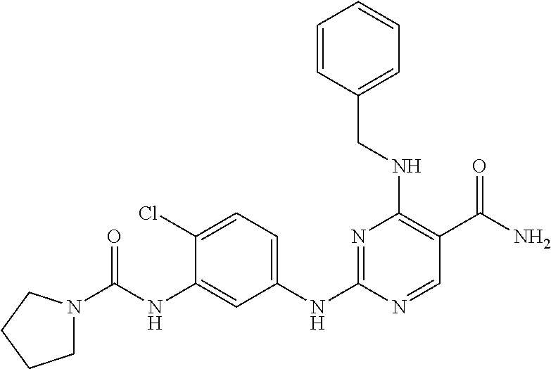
C1(NC(=O)N2CCCC2)=CC(NC2=NC(NCC3=CC=CC=C3)=C(C(N)=O)C=N2)=CC=C1Cl
